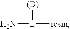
[L]([resin])(N)[(B)]
